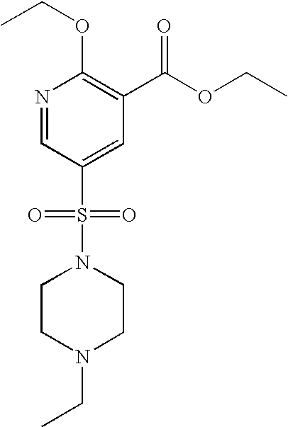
N1=CC(S(=O)(=O)N2CCN(CC)CC2)=CC(C(OCC)=O)=C1OCC
